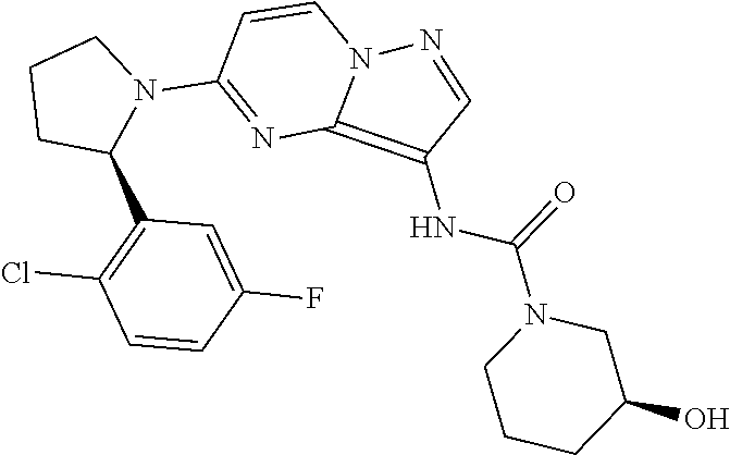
C1CC(C2=C(Cl)C=CC(F)=C2)N(C2=NC3=C(NC(=O)N4CCCC(O)C4)C=NN3C=C2)C1
